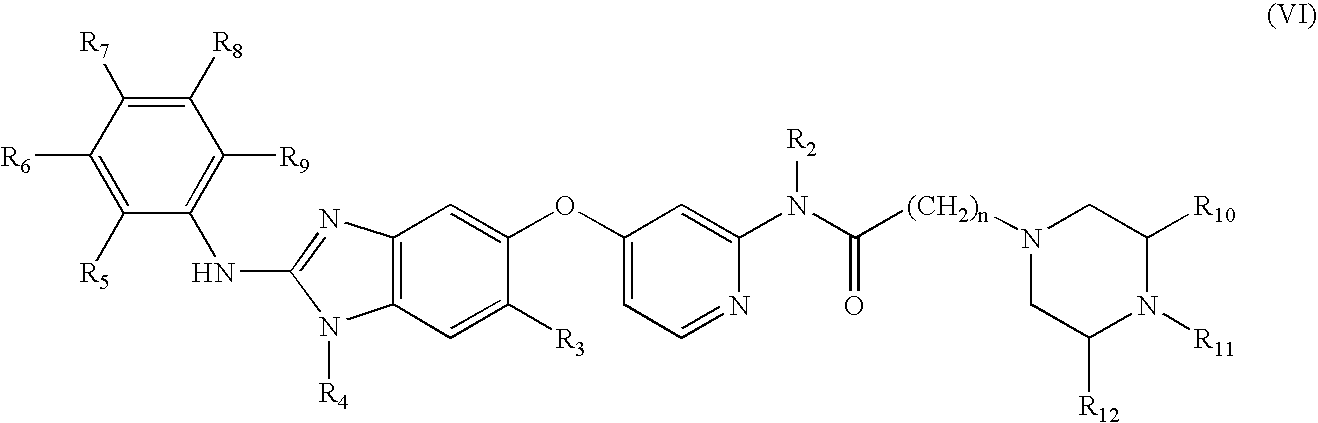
N(C1=NC2=C(N1[R4])C=C([R3])C(OC1=CC=NC(N(C([(CH2)n]N3CC([R12])N([R11])C([R10])C3)=O)[R2])=C1)=C2)C1=C([R9])C([R8])=C([R7])C([R6])=C1[R5]
